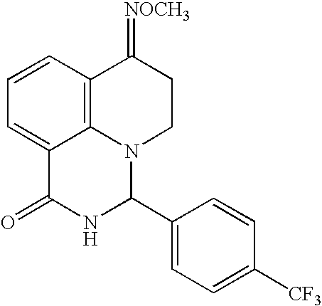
C1=CC2=C3C(=C1)C(=O)NC(C1=CC=C([CF3])C=C1)N3CCC2=[NOCH3]
